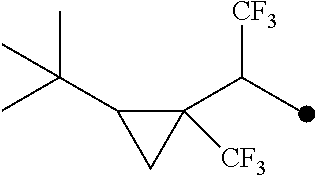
C1([CF3])(C(C)[CF3])C(C(C)(C)C)C1
